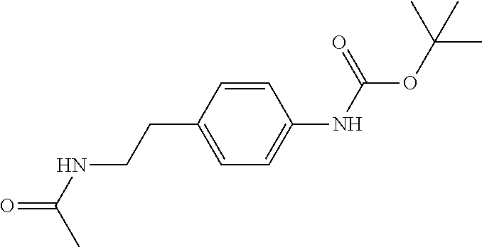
C1(CCNC(=O)C)=CC=C(NC(OC(C)(C)C)=O)C=C1
